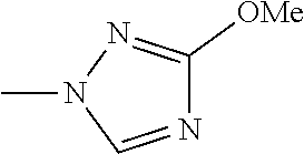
CN1C=NC([OMe])=N1
